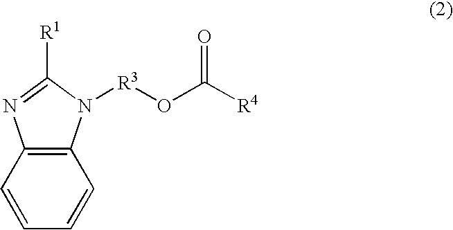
C12=C(C=CC=C1)N=C([R1])N2[R3]OC([R4])=O
